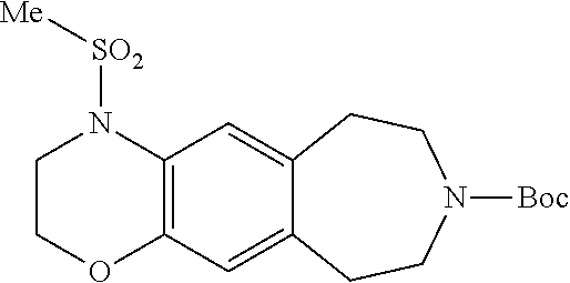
C1COC2=C(C=C3C(=C2)CCN([Boc])CC3)N1[SO2][Me]
